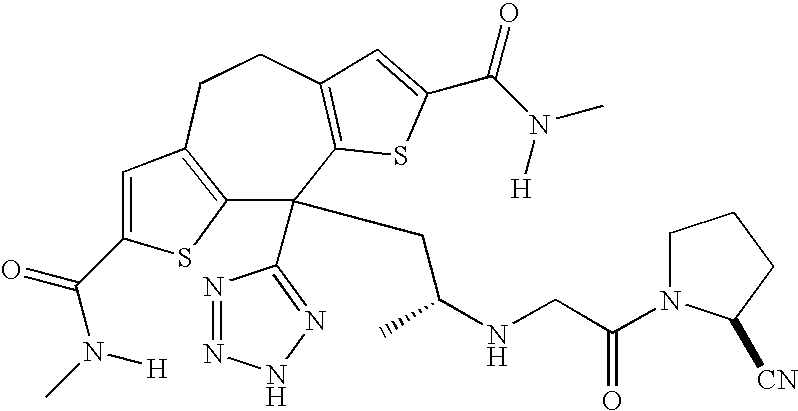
C12=C(CCC3=C(C1(C1=NNN=N1)CC(NCC(=O)N1CCCC1[CN])C)SC(C(N([H])C)=O)=C3)C=C(C(=O)N(C)[H])S2
